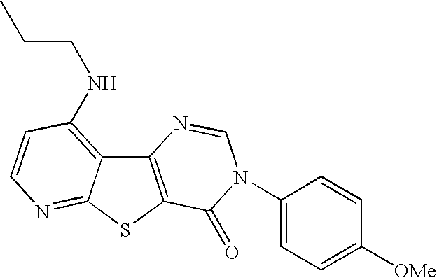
C12=C(SC3=NC=CC(NCCC)=C13)C(=O)N(C1=CC=C([OMe])C=C1)C=N2
